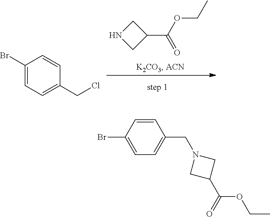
C1C(C(OCC)=O)CN1.C1(Br)=CC=C(CCl)C=C1.C1=C(Br)C=CC(CN2CC(C(=O)OCC)C2)=C1
